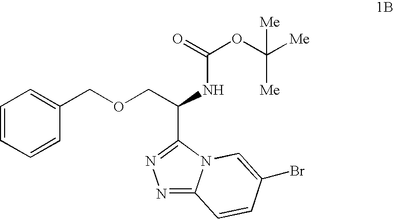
C1=CC=CC(COCC(NC(OC([Me])([Me])[Me])=O)C2=NN=C3N2C=C(Br)C=C3)=C1
